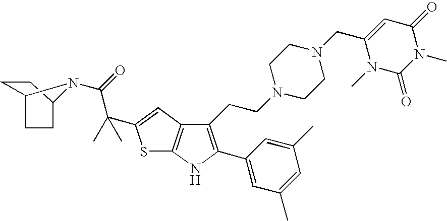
S1C2=C(C=C1C(C(=O)N1C3CCC1CC3)(C)C)C(CCN1CCN(CC3=CC(=O)N(C)C(=O)N3C)CC1)=C(C1=CC(C)=CC(C)=C1)N2
